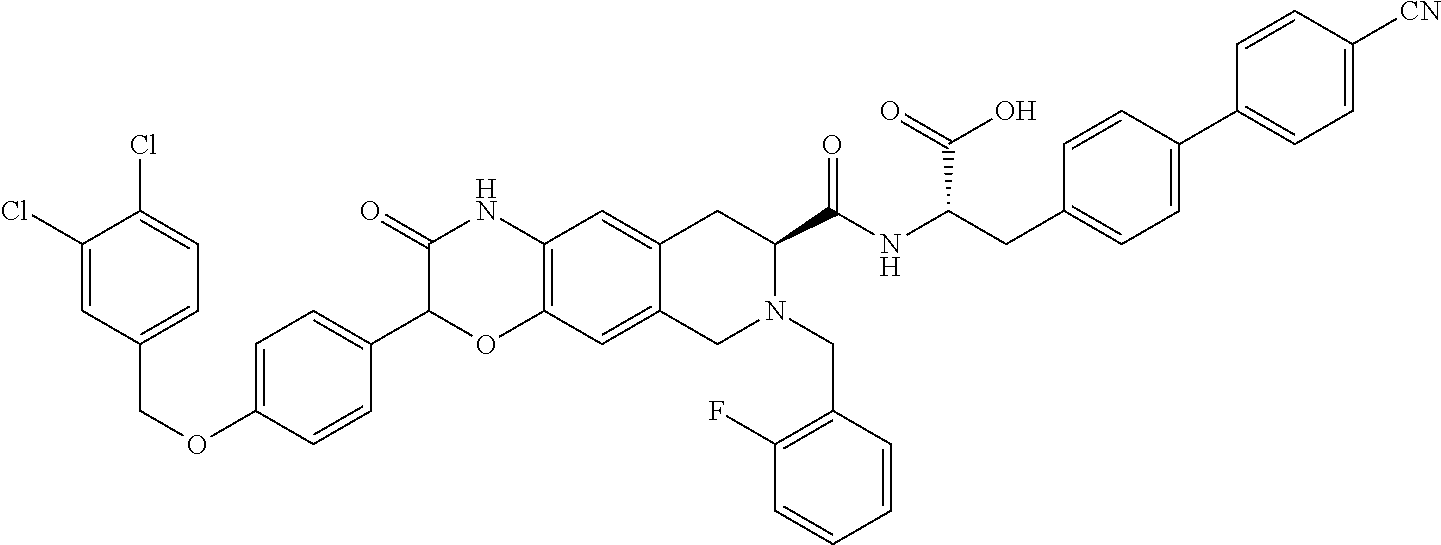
C1(Cl)=CC(COC2=CC=C(C3OC4=C(NC3=O)C=C3C(=C4)CN(CC4=C(F)C=CC=C4)C(C(NC(CC4=CC=C(C5=CC=C([CN])C=C5)C=C4)C(=O)O)=O)C3)C=C2)=CC=C1Cl
